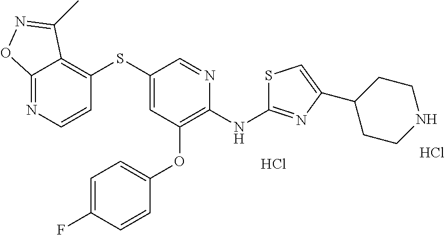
C12=NC=CC(SC3=CC(OC4=CC=C(F)C=C4)=C(NC4=NC(C5CCNCC5)=CS4)N=C3)=C1C(C)=NO2.Cl.Cl
